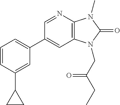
C1(C2=CC=CC(C3CC3)=C2)=CC2=C(N=C1)N(C)C(=O)N2CC(CC)=O
